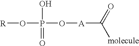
[R]OP(O)(=O)O[A]C([molecule])=O
